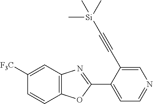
C1([F3C])=CC2=C(C=C1)OC(C1=CC=NC=C1C#C[Si](C)(C)C)=N2
